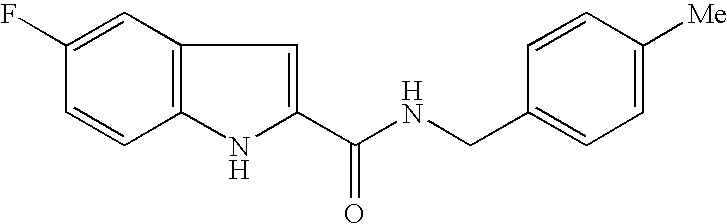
C1(C(NCC2=CC=C([Me])C=C2)=O)=CC2=C(N1)C=CC(F)=C2
